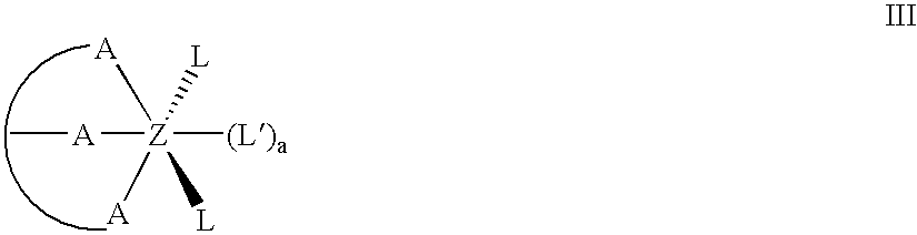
C[A][Z]([(L)a])([A])([A])([L])[L]
